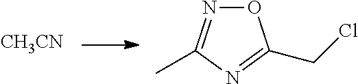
[CH3CN].O1N=C(C)N=C1CCl
